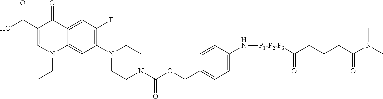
OC(C1=CN(CC)C2=CC(N3CCN(C(OCC4=CC=C(N[P1-P2-P3]C(CCCC(N(C)C)=O)=O)C=C4)=O)CC3)=C(F)C=C2C1=O)=O
